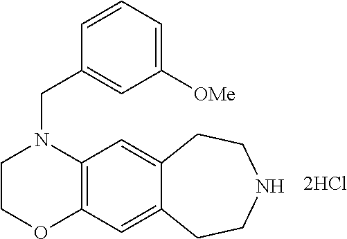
C12=C(C=C3C(=C1)CCNCC3)OCCN2CC1=CC([OMe])=CC=C1
